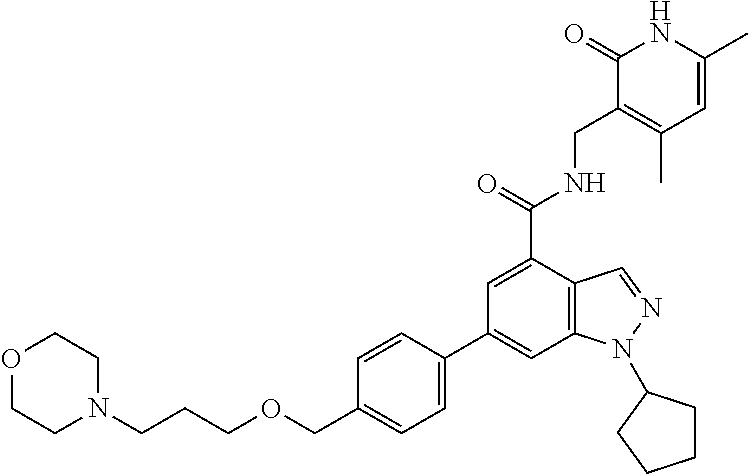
C1(C2=CC3=C(C(C(=O)NCC4=C(C)C=C(C)NC4=O)=C2)C=NN3C2CCCC2)=CC=C(COCCCN2CCOCC2)C=C1
